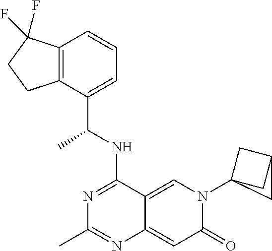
C12=C(C(C(NC3=NC(C)=NC4=CC(=O)N(C56CC(C5)C6)C=C34)C)=CC=C1)CCC2(F)F
